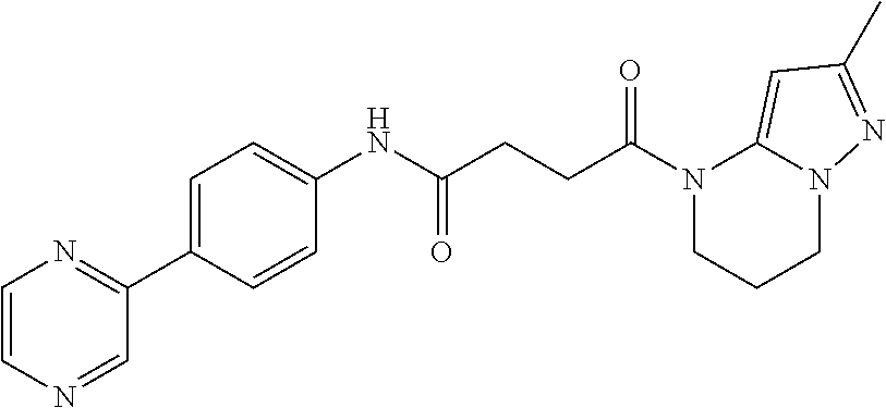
C1(NC(CCC(N2CCCN3C2=CC(C)=N3)=O)=O)=CC=C(C2=NC=CN=C2)C=C1
